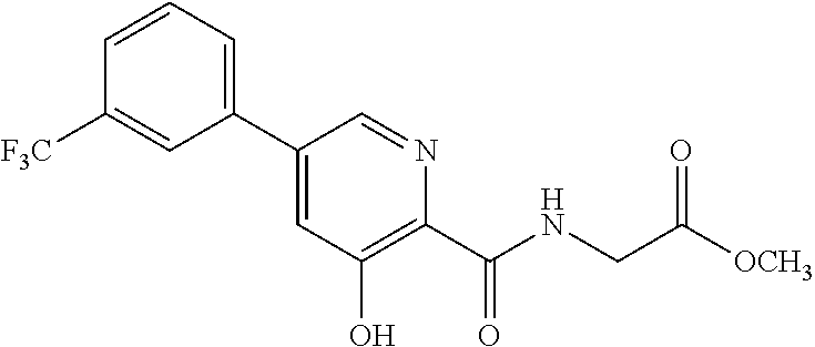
C1(C2=CC(O)=C(C(NCC([OCH3])=O)=O)N=C2)=CC=CC([F3C])=C1
